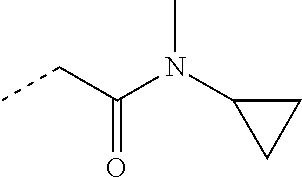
CCC(N(C1CC1)C)=O
